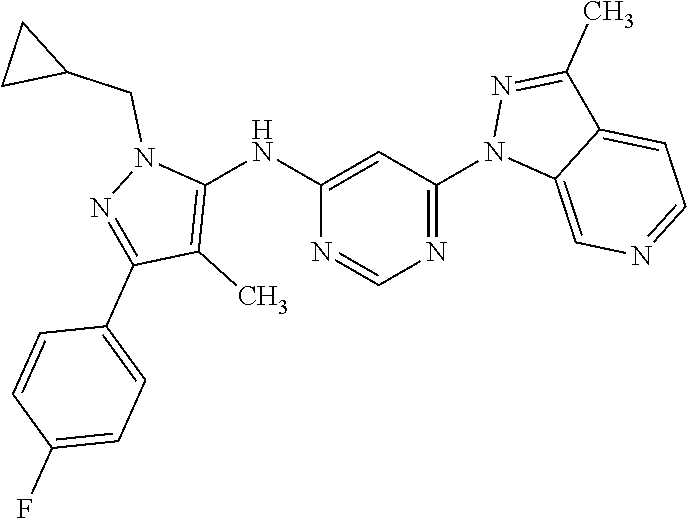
N1=C(N2C3=CN=CC=C3C(C)=N2)C=C(NC2=C(C)C(C3=CC=C(F)C=C3)=NN2CC2CC2)N=C1
